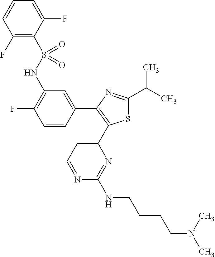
C1(C(C)C)=NC(C2=CC(NS(C3=C(F)C=CC=C3F)(=O)=O)=C(F)C=C2)=C(C2=CC=NC(NCCCCN(C)C)=N2)S1
